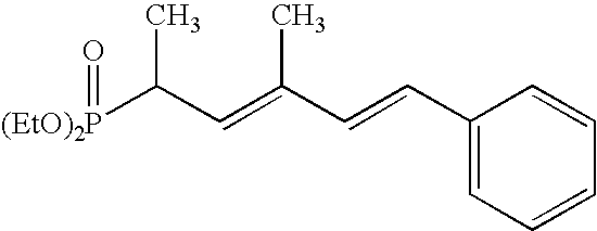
[(EtO)2P](C(C=C(C=CC1=CC=CC=C1)C)C)=O
